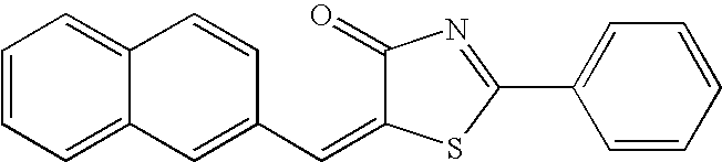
C1=CC=C2C(=C1)C=CC(C=C1C(=O)N=C(C3=CC=CC=C3)S1)=C2
